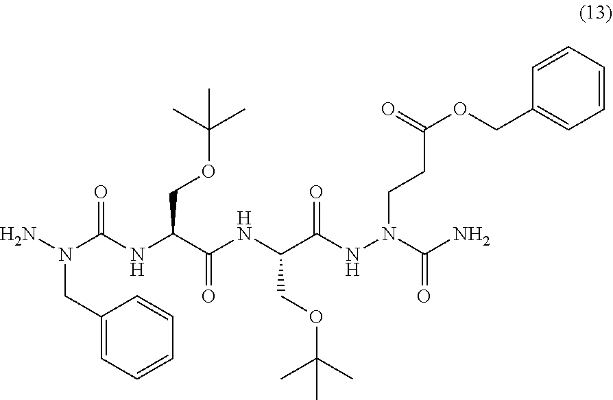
O=C(NN(CCC(OCC1=CC=CC=C1)=O)C(=O)N)C(NC(C(NC(N(N)CC1=CC=CC=C1)=O)COC(C)(C)C)=O)COC(C)(C)C
